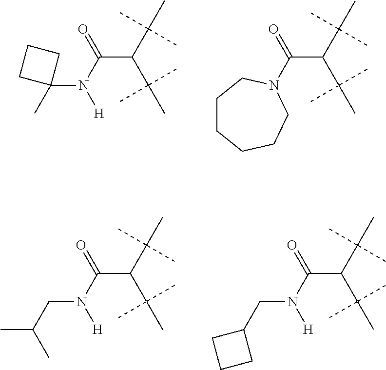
C(C(C)(C)C)(C(C)(C)C)C(N([H])C1(C)CCC1)=O.C(C(C)(C)C)(C(C)(C)C)C(=O)N1CCCCCC1.C(C(C)(C)C)(C(C)(C)C)C(N([H])CC(C)C)=O.C(C(C)(C)C)(C(C)(C)C)C(N([H])CC1CCC1)=O
